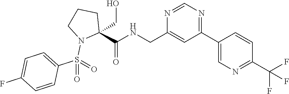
C1(C2=CN=C(C(F)(F)F)C=C2)=NC=NC(CNC(C2(CO)CCCN2S(=O)(C2=CC=C(F)C=C2)=O)=O)=C1
